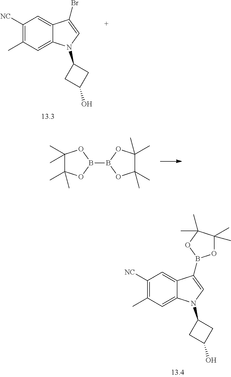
C1([NC])=C(C)C=C2C(=C1)C(Br)=CN2C1CC(O)C1.C1(C)(C)C(C)(C)OB(B2OC(C)(C)C(C)(C)O2)O1.C1([NC])=C(C)C=C2C(=C1)C(B1OC(C)(C)C(C)(C)O1)=CN2C1CC(O)C1
